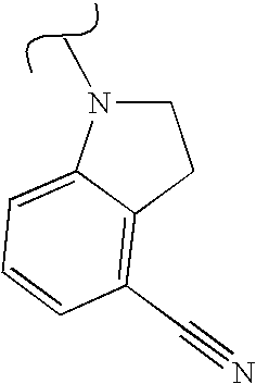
C12=CC=CC(C#N)=C1CCN2C
